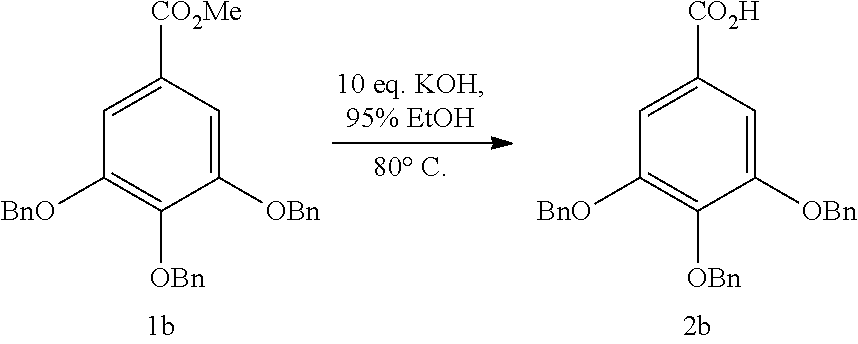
C1=C([CO2Me])C=C([OBn])C([OBn])=C1[BnO].C1=C([CO2H])C=C([OBn])C([OBn])=C1[BnO]
